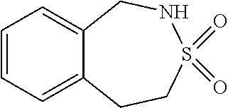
C1=CC=C2C(=C1)CNS(=O)(=O)CC2
